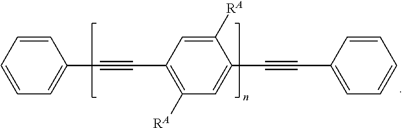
C1=CC=C(C#CC2=C([RA])C=C(C#CC3=CC=CC=C3)C([RA])=C2)C=C1
